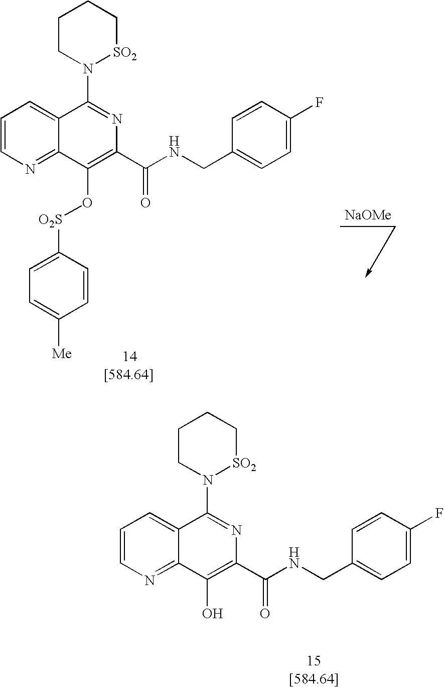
C1=CN=C2C(=C1)C(N1[SO2]CCCC1)=NC(C(NCC1=CC=C(F)C=C1)=O)=C2O.C1=CN=C2C(=C1)C(N1[SO2]CCCC1)=NC(C(NCC1=CC=C(F)C=C1)=O)=C2O[O2S]C1=CC=C([Me])C=C1.[NaOMe]
